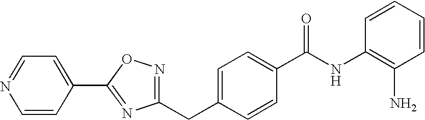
C1(C2=NC(CC3=CC=C(C(NC4=C(N)C=CC=C4)=O)C=C3)=NO2)=CC=NC=C1
